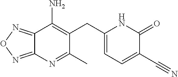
C12=NON=C1N=C(C)C(CC1=CC=C(C#N)C(=O)N1)=C2N
